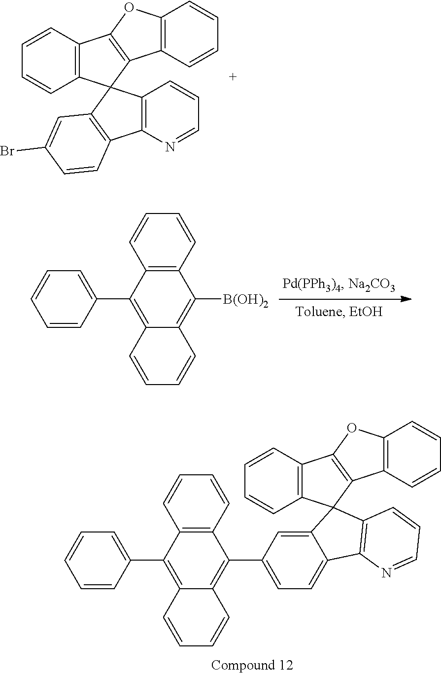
C1=CC2=C(C=C1)C1(C3=C2OC2=C3C=CC=C2)C2=C(C3=C1C=CC=N3)C=CC(Br)=C2.C1=CC2=C(C=C1)C(C1=CC=CC=C1)=C1C(=C2[B(OH)2])C=CC=C1.C1=CC2=C(C=C1)C1(C3=C2OC2=C3C=CC=C2)C2=CC(C3=C4C(=C(C5=CC=CC=C5)C5=C3C=CC=C5)C=CC=C4)=CC=C2C2=C1C=CC=N2
